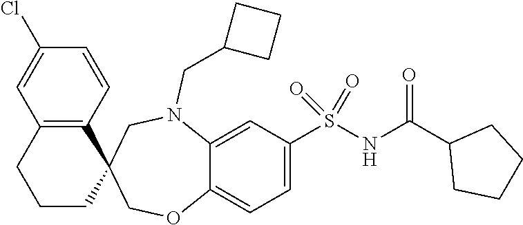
C1CC2(C3=C(C1)C=C(Cl)C=C3)COC1=CC=C(S(NC(C3CCCC3)=O)(=O)=O)C=C1N(CC1CCC1)C2
